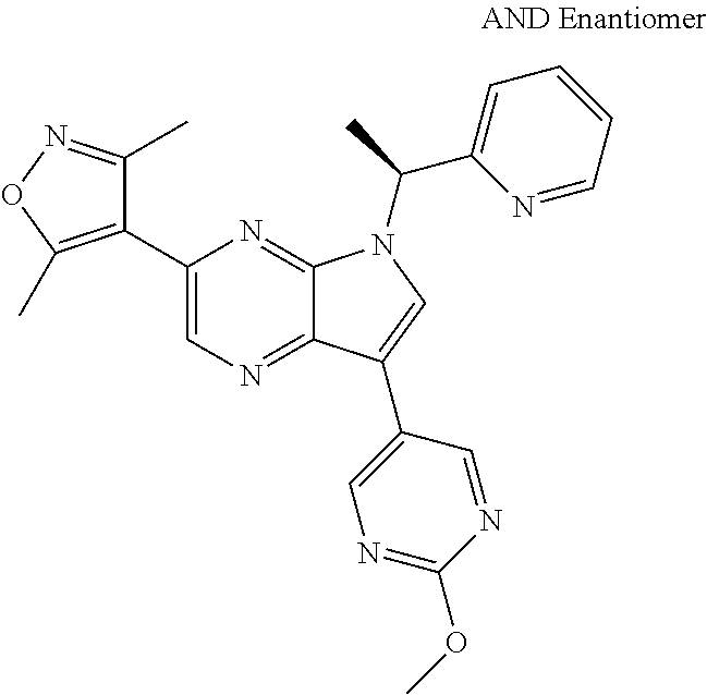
C12=NC=C(C3=C(C)ON=C3C)N=C1N(C(C1=CC=CC=N1)C)C=C2C1=CN=C(OC)N=C1
